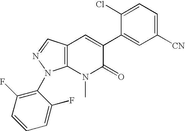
C12=C(N(C)C(=O)C(C3=CC([CN])=CC=C3Cl)=C1)N(C1=C(F)C=CC=C1F)N=C2
